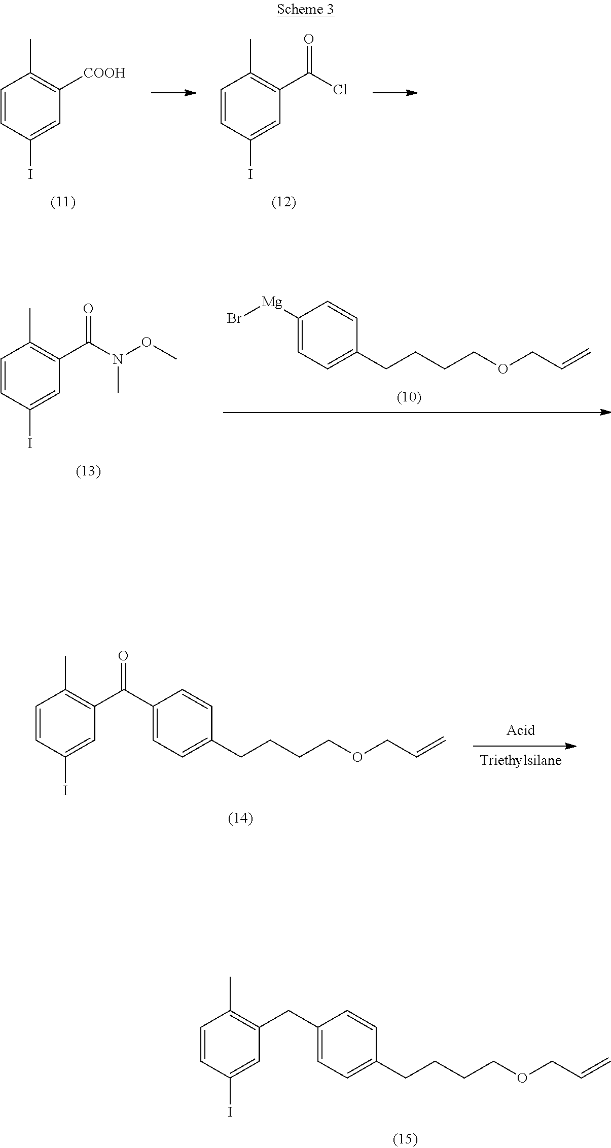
C1=CC(CCCCOCC=C)=CC=C1CC1=C(C)C=CC(I)=C1.C1=CC(I)=CC([COOH])=C1C.C1=CC(I)=CC(C(Cl)=O)=C1C.C1=CC(I)=CC(C(N(OC)C)=O)=C1C.C1=CC(CCCCOCC=C)=CC=C1[Mg]Br.C1=CC(CCCCOCC=C)=CC=C1C(C1=C(C)C=CC(I)=C1)=O
